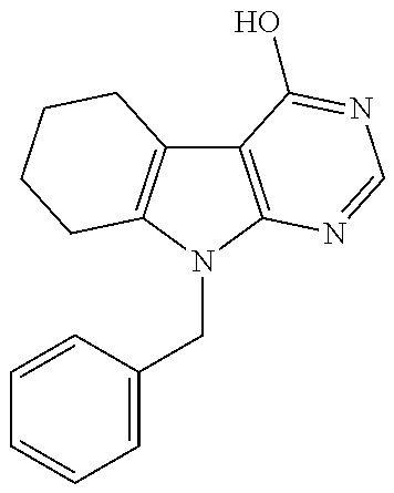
C12=C(N(CC3=CC=CC=C3)C3=C1CCCC3)N=CN=C2O
